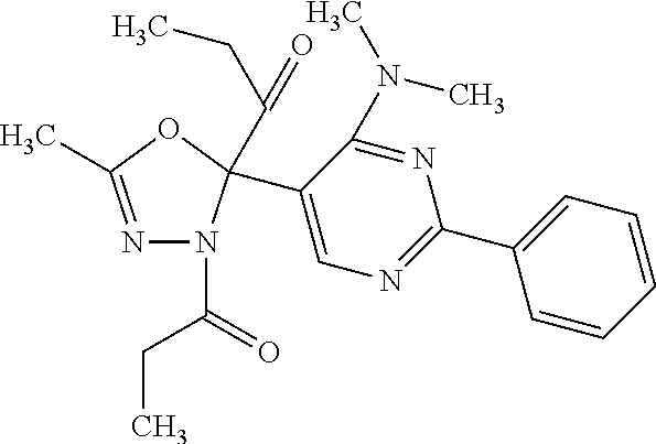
N1=C(C)OC(C(=O)CC)(C2=CN=C(C3=CC=CC=C3)N=C2N(C)C)N1C(CC)=O
